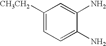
C1([CH3CH2])=CC=C(N)C(N)=C1
